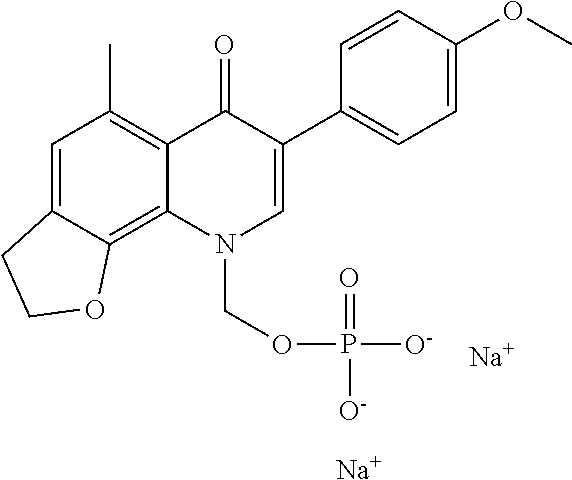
C1=C2C(=C3C(=C1C)C(=O)C(C1=CC=C(OC)C=C1)=CN3COP(=O)([O-])[O-])OCC2.[Na].[Na]
